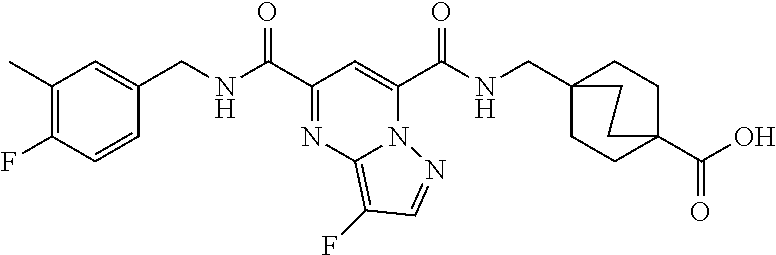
C1(C)=C(F)C=CC(CNC(C2=NC3=C(F)C=NN3C(C(NCC34CCC(C(O)=O)(CC3)CC4)=O)=C2)=O)=C1
